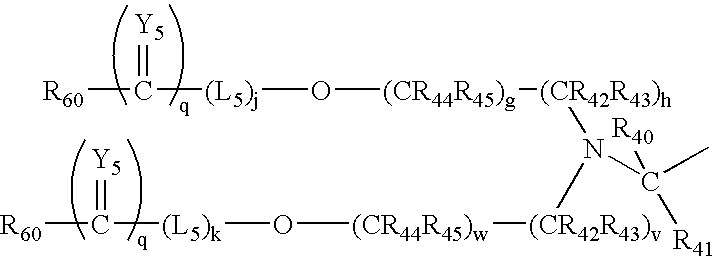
O([(CR44R45)g][(CR42R43)h]N([(CR42R43)v][(CR44R45)w]O[(L5)k]C([R60])=[Y5])C(C)([R40])[R41])[(L5)j]C([R60])=[Y5]
